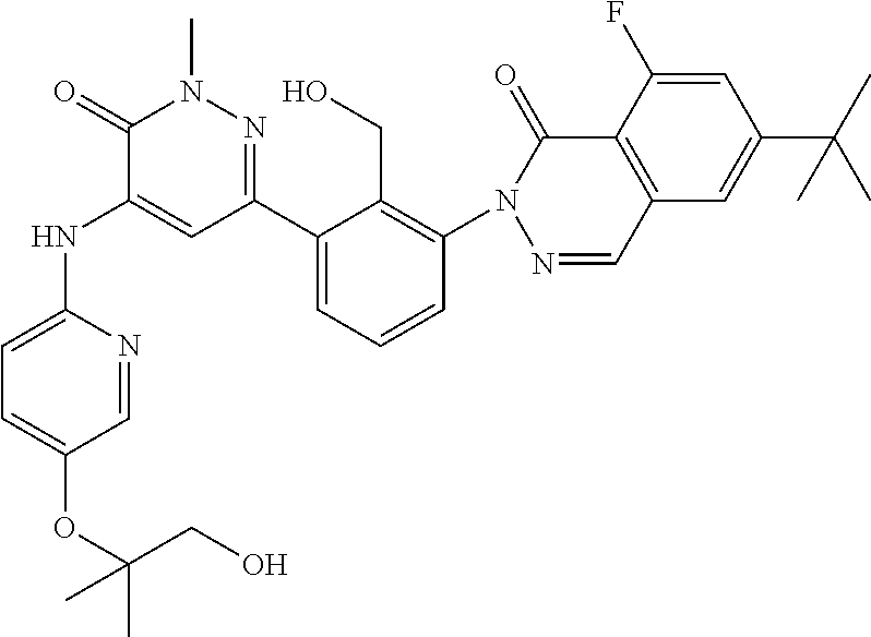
C1=NC(NC2=CC(C3=CC=CC(N4C(=O)C5=C(C=N4)C=C(C(C)(C)C)C=C5F)=C3CO)=NN(C)C2=O)=CC=C1OC(C)(CO)C
